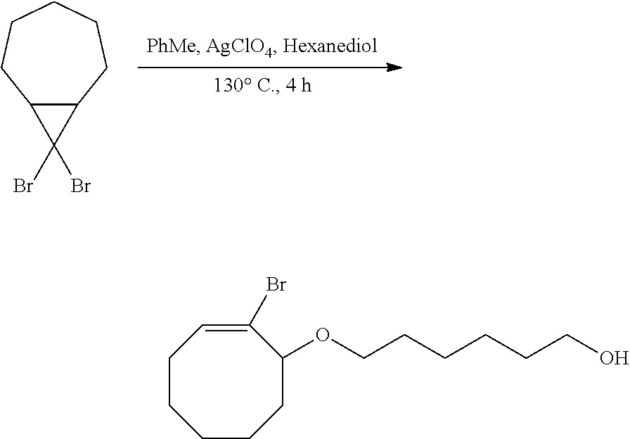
C12C(CCCCC1)C2(Br)Br.C1CCCCC(OCCCCCCO)C(Br)=C1
